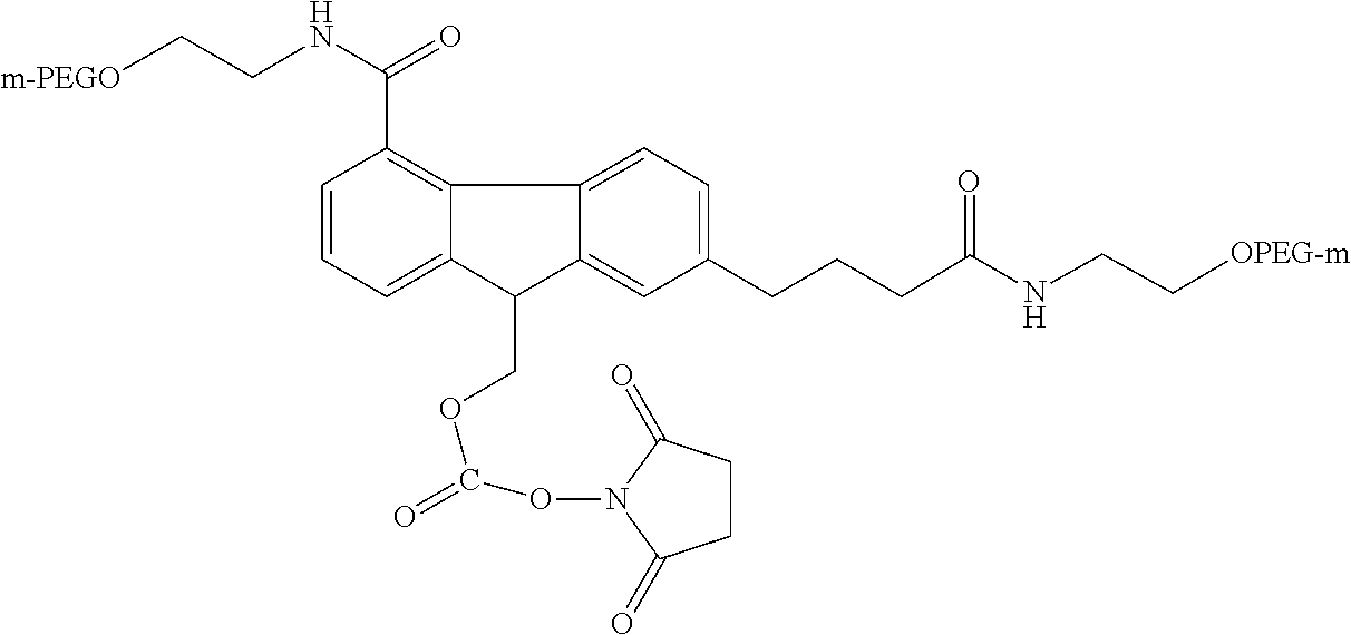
C1=C(CCCC(NCC[OPEG-m])=O)C=C2C(=C1)C1=C(C(NCC[m-PEGO])=O)C=CC=C1C2COC(ON1C(=O)CCC1=O)=O
